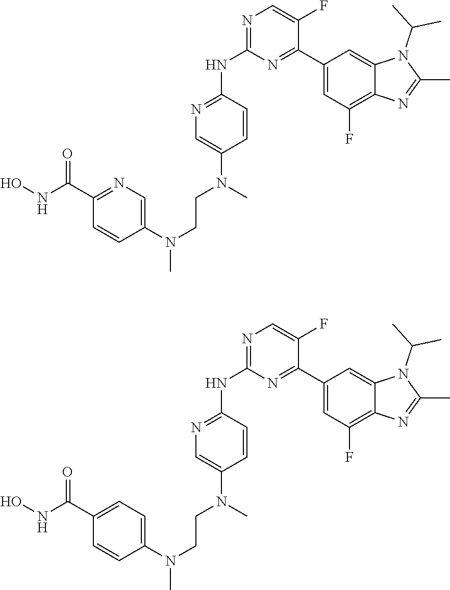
N1(C(C)C)C(C)=NC2=C(F)C=C(C3=NC(NC4=NC=C(N(CCN(C5=CN=C(C(NO)=O)C=C5)C)C)C=C4)=NC=C3F)C=C12.N1(C(C)C)C(C)=NC2=C(F)C=C(C3=NC(NC4=NC=C(N(CCN(C5=CC=C(C(NO)=O)C=C5)C)C)C=C4)=NC=C3F)C=C12
